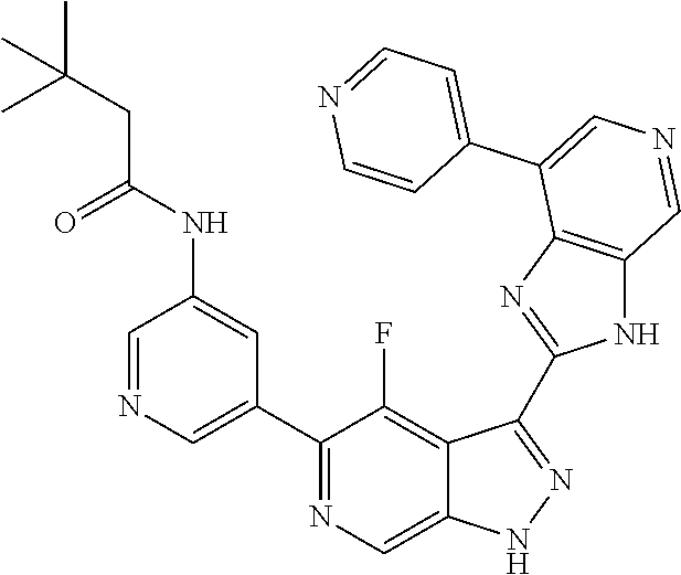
C1(C2=CN=CC(NC(=O)CC(C)(C)C)=C2)=NC=C2C(=C1F)C(C1=NC3=C(N1)C=NC=C3C1=CC=NC=C1)=NN2
